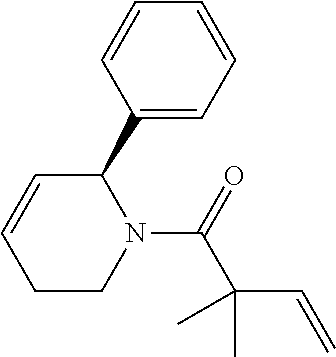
C1=CCCN(C(=O)C(C=C)(C)C)C1C1=CC=CC=C1
